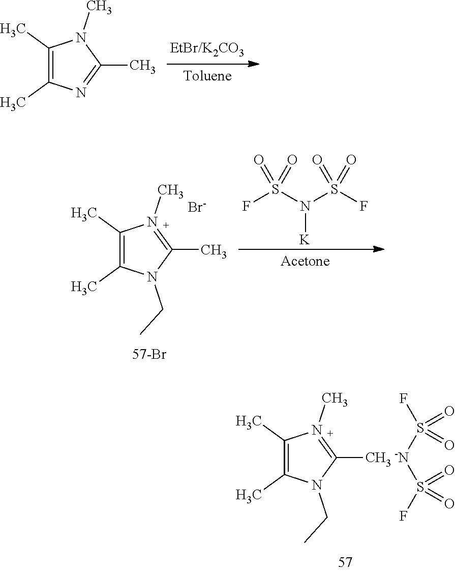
[-N](S(F)(=O)=O)S(=O)(F)=O.C1(C)=C(C)N(CC)C(C)=N1C.C1(C)=C(C)N=C(C)N1C.[Br-].C1(C)=C(C)N(CC)C(C)=N1C.FS(N(S(F)(=O)=O)[K])(=O)=O
